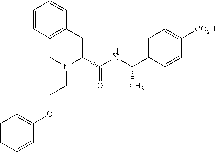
C1=CC(OCCN2C(C(NC(C3=CC=C([CO2H])C=C3)C)=O)CC3=C(C2)C=CC=C3)=CC=C1
